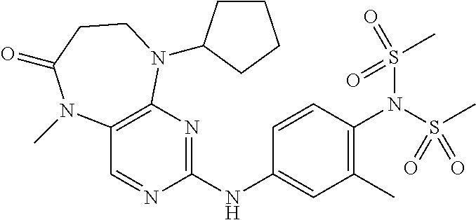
N(C1=C(C)C=C(NC2=NC3=C(C=N2)N(C)C(=O)CCN3C2CCCC2)C=C1)(S(C)(=O)=O)S(=O)(C)=O
